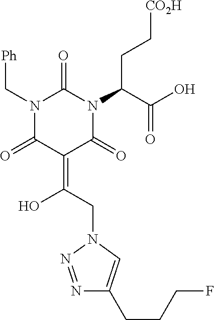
N1(C(CC[CO2H])C(O)=O)C(=O)N(C[Ph])C(=O)C(=C(CN2N=NC(CCCF)=C2)O)C1=O
